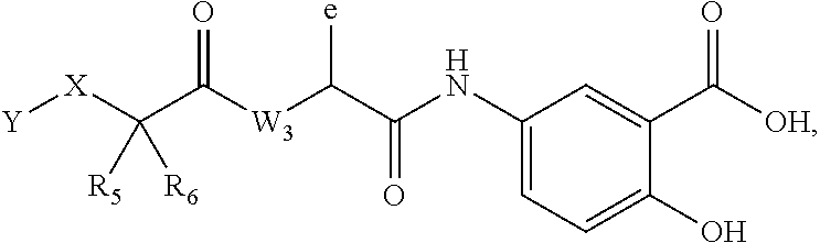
[W3](C(C(=O)NC1=CC=C(O)C(C([OH])=O)=C1)[e])C(C([X][Y])([R5])[R6])=O
